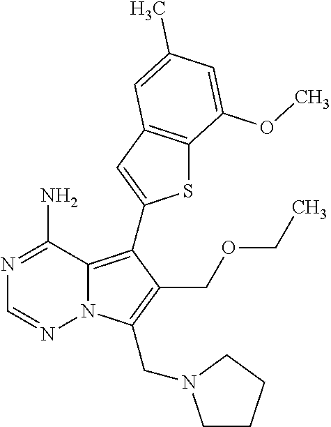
N1=C(N)C2=C(C3=CC4=C(S3)C(OC)=CC(C)=C4)C(COCC)=C(CN3CCCC3)N2N=C1
